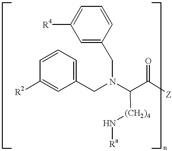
C1=C(CN(C(C(=O)[Z])[(CH2)4]N[Ra])CC2=CC=CC([R2])=C2)C=CC=C1[R4]
